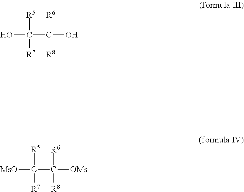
OC([R5])([R7])C([R6])([R8])O.[MsO]C([R5])([R7])C([R6])([R8])[OMs]
